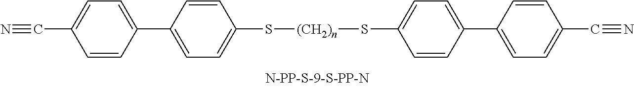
C1=C(C2=CC=C(C#N)C=C2)C=CC(S[(CH2)n]SC2=CC=C(C3=CC=C(C#N)C=C3)C=C2)=C1
